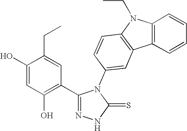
C1(O)=CC(O)=C(C2=NNC(=S)N2C2=CC3=C(C=C2)N(CC)C2=C3C=CC=C2)C=C1CC
